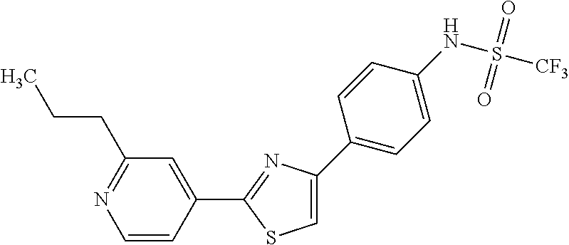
C1=CC(C2=NC(C3=CC=C(NS([CF3])(=O)=O)C=C3)=CS2)=CC(CCC)=N1
